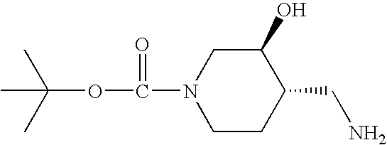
C1C(CN)C(O)CN(C(OC(C)(C)C)=O)C1
